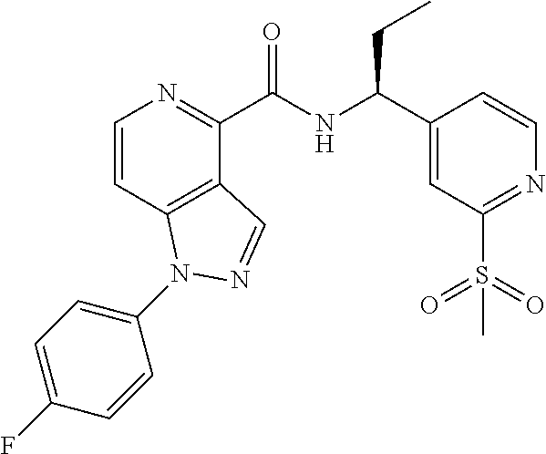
C1=CC2=C(C(C(NC(C3=CC(S(C)(=O)=O)=NC=C3)CC)=O)=N1)C=NN2C1=CC=C(F)C=C1
